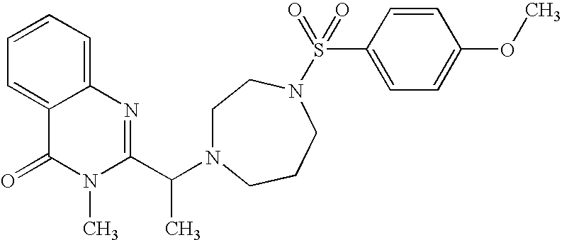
C1=C2C(=CC=C1)N=C(C(N1CCN(S(C3=CC=C(OC)C=C3)(=O)=O)CCC1)C)N(C)C2=O
